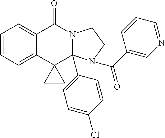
C1=CC=C2C(=C1)C(=O)N1C(C3=CC=C(Cl)C=C3)(C23CC3)N(C(C2=CN=CC=C2)=O)CC1
